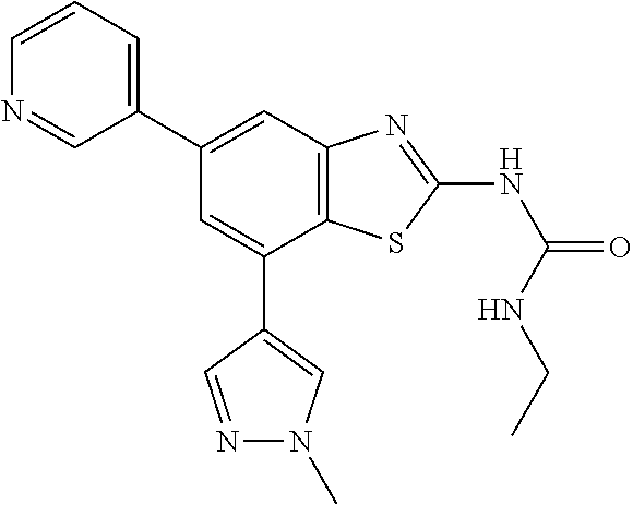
C12=C(C=C(C3=CC=CN=C3)C=C1C1=CN(C)N=C1)N=C(NC(NCC)=O)S2
